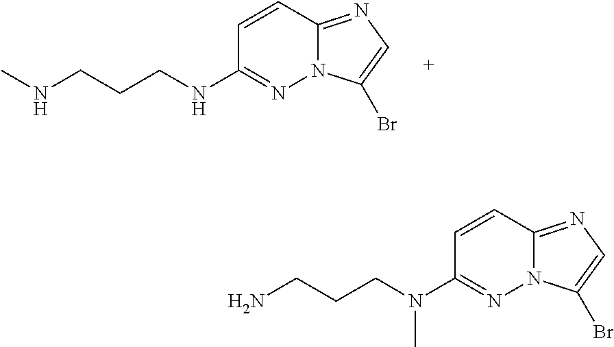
C1=CC2=NC=C(Br)N2N=C1NCCCNC.C1=CC2=NC=C(Br)N2N=C1N(CCCN)C
